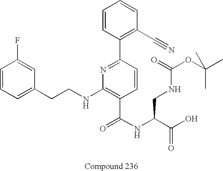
C1=C(CCNC2=C(C(NC(C(O)=O)CNC(OC(C)(C)C)=O)=O)C=CC(C3=C(C#N)C=CC=C3)=N2)C=C(F)C=C1
